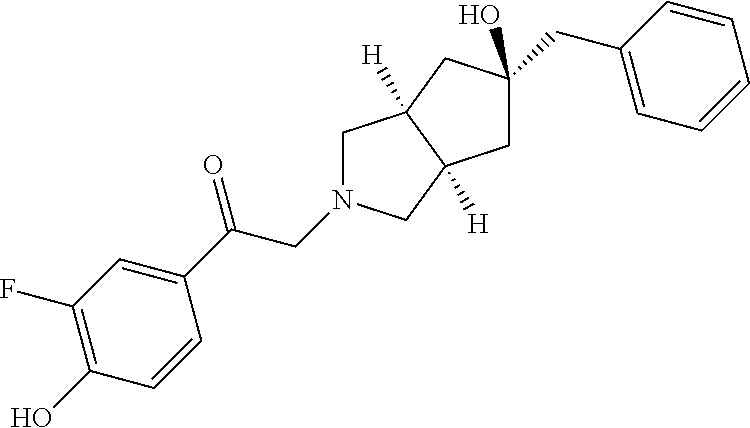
C1N(CC(C2=CC(F)=C(O)C=C2)=O)CC2([H])C1([H])CC(CC1=CC=CC=C1)(O)C2
